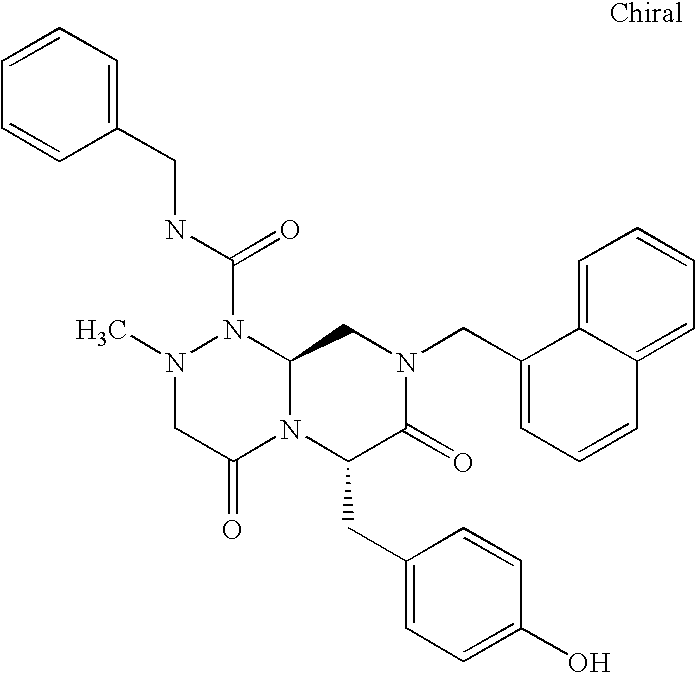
N1(C)CC(=O)N2C(N1C(NCC1=CC=CC=C1)=O)CN(CC1=CC=CC3=CC=CC=C13)C(=O)C2CC1=CC=C(O)C=C1
